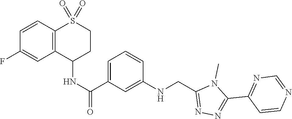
CN1C(C2=NC=NC=C2)=NN=C1CNC1=CC(C(NC2C3=C(S(=O)(=O)CC2)C=CC(F)=C3)=O)=CC=C1
